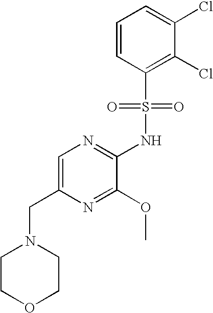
N(S(=O)(=O)C1=C(Cl)C(Cl)=CC=C1)C1=NC=C(CN2CCOCC2)N=C1OC
